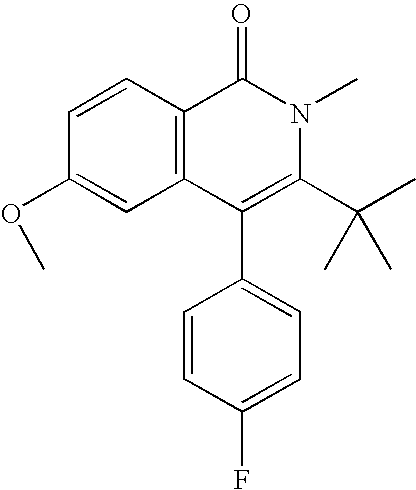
C1=CC2=C(C=C1OC)C(C1=CC=C(F)C=C1)=C(C(C)(C)C)N(C)C2=O
